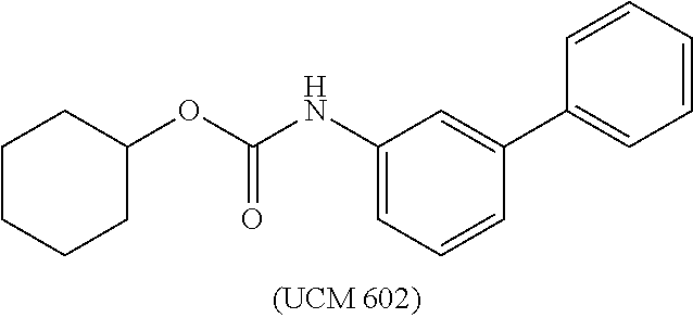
C1(NC(OC2CCCCC2)=O)=CC=CC(C2=CC=CC=C2)=C1
